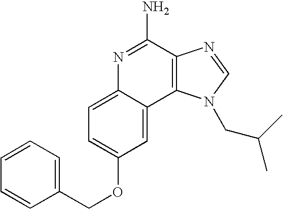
N1=C(N)C2=C(C3=CC(OCC4=CC=CC=C4)=CC=C13)N(CC(C)C)C=N2
